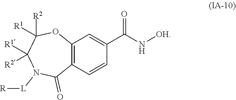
N([OH])C(C1=CC2=C(C(=O)N([L][R])C([R1])([R2])C([R2])([R1])O2)C=C1)=O
